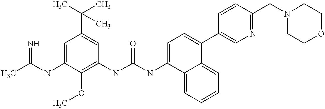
C1=C(NC(C)=N)C(OC)=C(NC(NC2=CC=C(C3=CN=C(CN4CCOCC4)C=C3)C3=CC=CC=C32)=O)C=C1C(C)(C)C
